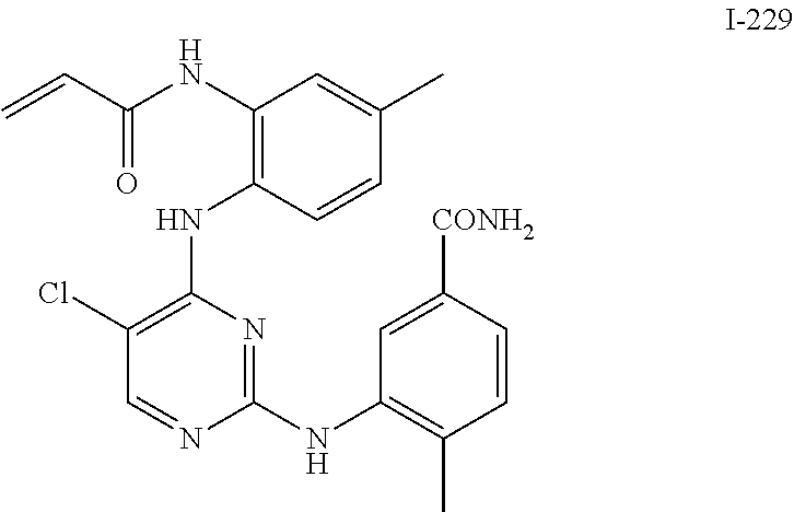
C1(Cl)=C(NC2=C(NC(C=C)=O)C=C(C)C=C2)N=C(NC2=C(C)C=CC([CONH2])=C2)N=C1
